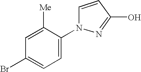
C1=C([Me])C(N2C=CC(O)=N2)=CC=C1Br
